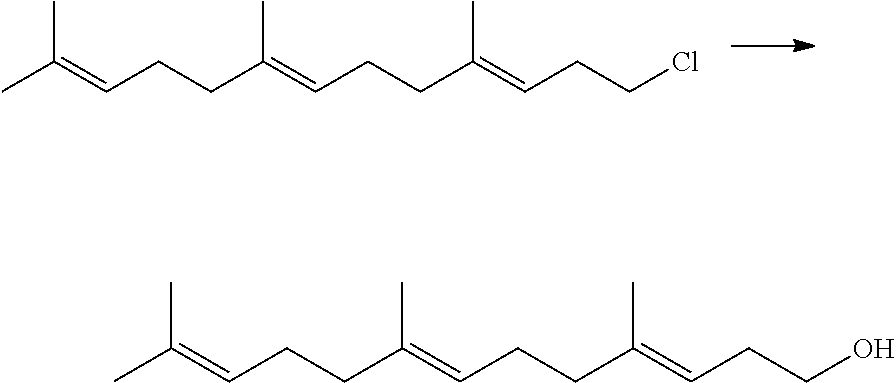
CC(=CCCC(=CCCC(=CCCO)C)C)C.CC(=CCCC(=CCCC(=CCCCl)C)C)C
